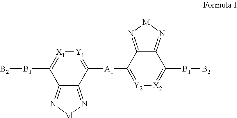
C12=N[M]N=C1C([A1]C1=[Y2][X2]=C([B1][B2])C3=N[M]N=C31)=[Y1][X1]=C2[B1][B2]
